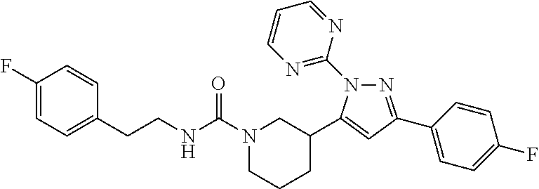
N1=C(C2=CC=C(F)C=C2)C=C(C2CN(C(NCCC3=CC=C(F)C=C3)=O)CCC2)N1C1=NC=CC=N1
